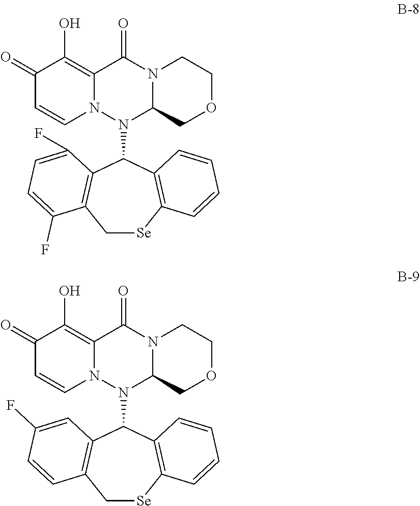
C12=C(O)C(=O)C=CN1N(C1C3=C(C[Se]C4=C1C=CC=C4)C(F)=CC=C3F)C1N(C2=O)CCOC1.C12=C(O)C(=O)C=CN1N(C1C3=C(C[Se]C4=C1C=CC=C4)C=CC(F)=C3)C1N(C2=O)CCOC1
